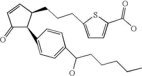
C1(=O)C(C2=CC=C(C(O)CCCCC)C=C2)C(CCCC2=CC=C(C(O)=O)S2)C=C1
